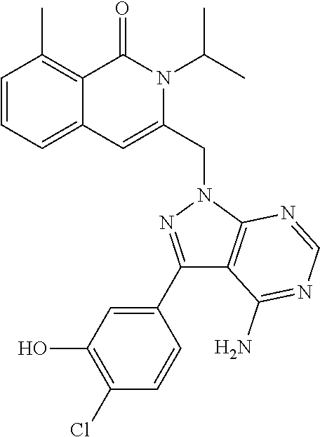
C1=CC=C2C(=C1C)C(=O)N(C(C)C)C(CN1C3=C(C(N)=NC=N3)C(C3=CC(O)=C(Cl)C=C3)=N1)=C2
